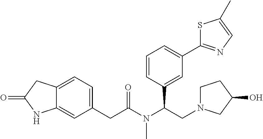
C12=CC(CC(=O)N(C(C3=CC(C4=NC=C(C)S4)=CC=C3)CN3CCC(O)C3)C)=CC=C1CC(=O)N2
